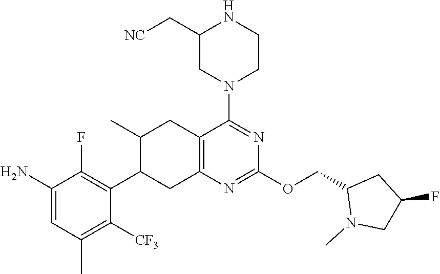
C1(N)=CC(C)=C([CF3])C(C2CC3=C(CC2C)C(N2CCNC(C[NC])C2)=NC(OCC2N(C)CC(F)C2)=N3)=C1F
